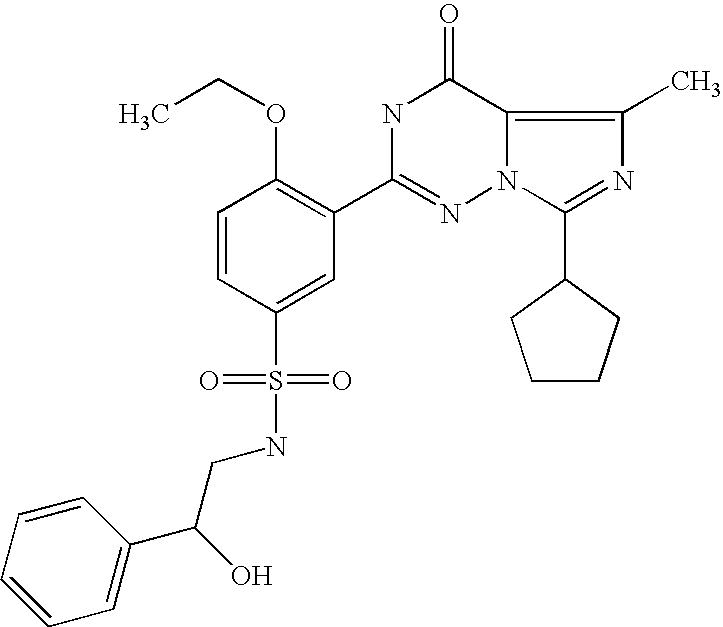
C1=CC(S(=O)(=O)NCC(C2=CC=CC=C2)O)=CC(C2=NN3C(=C(C)N=C3C3CCCC3)C(=O)N2)=C1OCC
